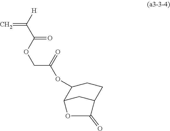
C(OC(C([H])=C)=O)C(OC1C2CC(CC1)C(=O)O2)=O
